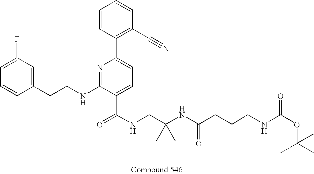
C1=CC(CCNC2=NC(C3=C(C#N)C=CC=C3)=CC=C2C(NCC(NC(=O)CCCNC(OC(C)(C)C)=O)(C)C)=O)=CC(F)=C1
